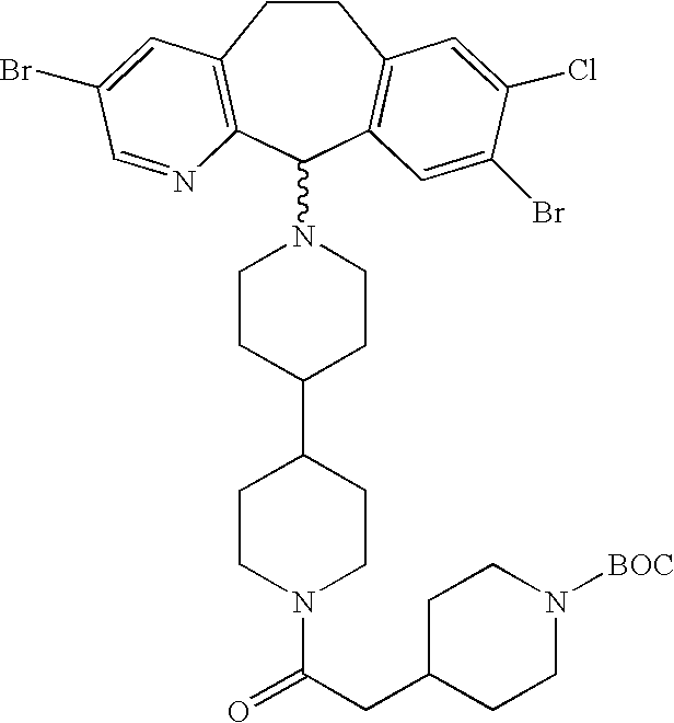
C1CC2=C(C(N3CCC(C4CCN(C(CC5CCN([BOC])CC5)=O)CC4)CC3)C3=C1C=C(Cl)C(Br)=C3)N=CC(Br)=C2
